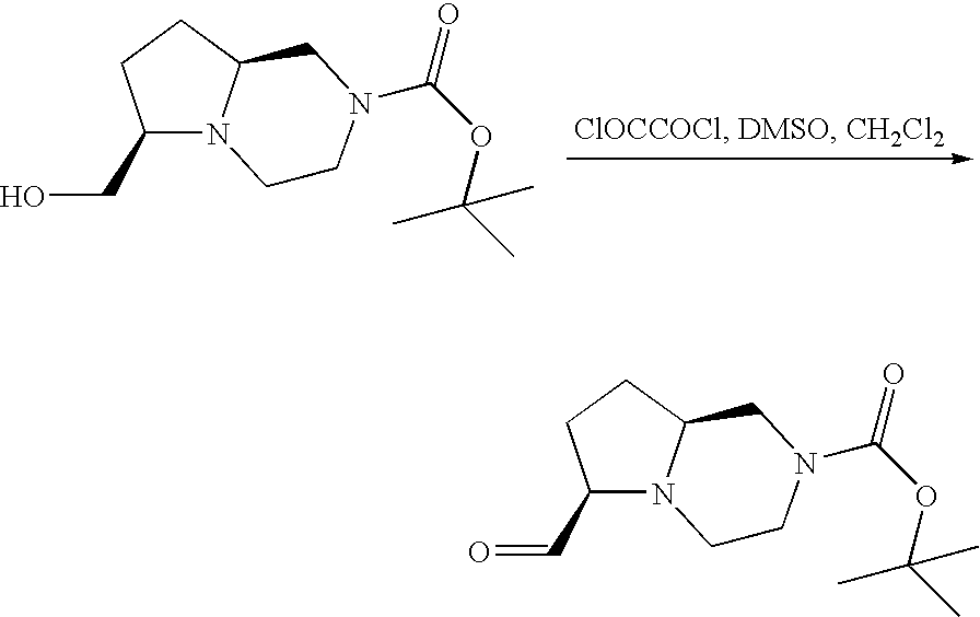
C1(CO)N2C(CC1)CN(C(=O)OC(C)(C)C)CC2.C1(C=O)N2C(CC1)CN(C(=O)OC(C)(C)C)CC2
